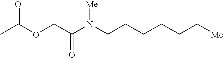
CC(OCC(N(CCCCCC[Me])[Me])=O)=O
